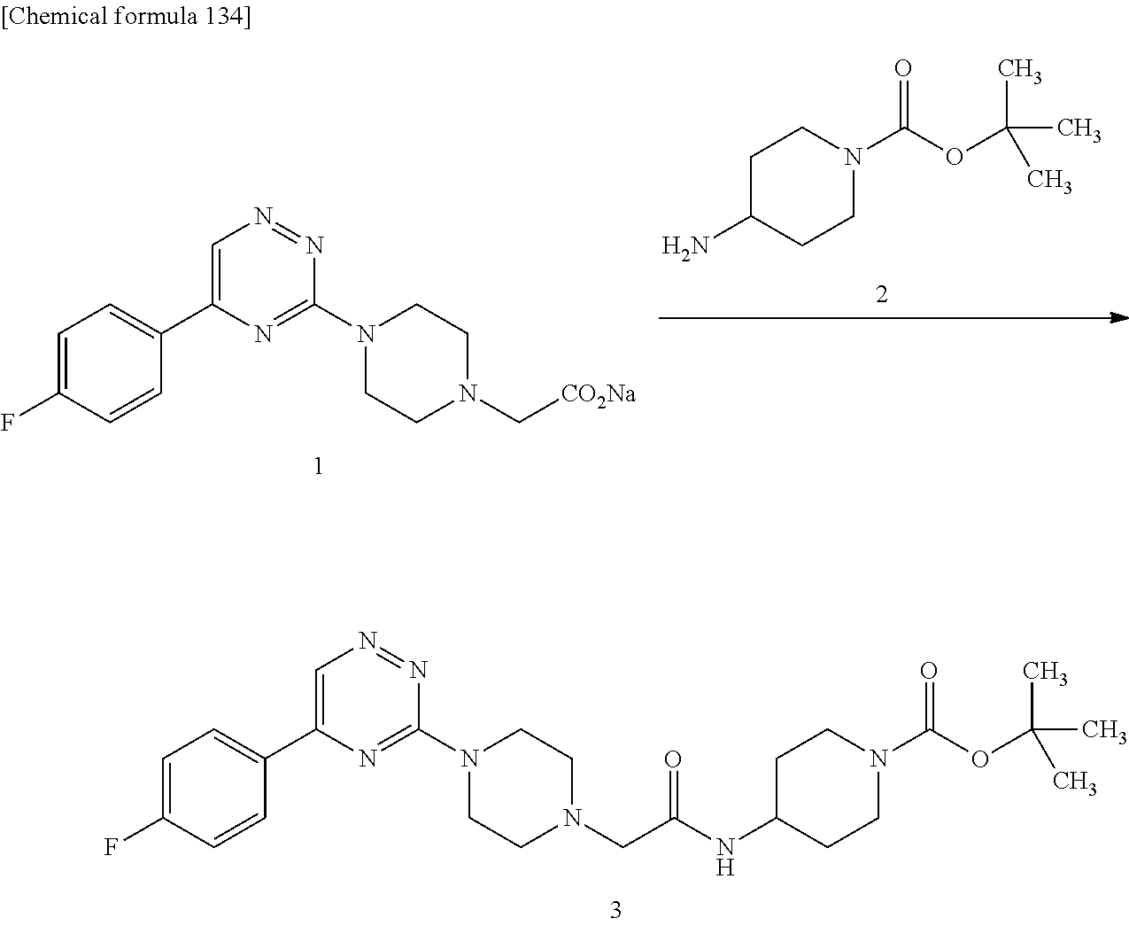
C1=C(C2=CC=C(F)C=C2)N=C(N2CCN(CC(NC3CCN(C(OC(C)(C)C)=O)CC3)=O)CC2)N=N1.C1=C(C2=CC=C(F)C=C2)N=C(N2CCN(C[CO2Na])CC2)N=N1.C1C(N)CCN(C(OC(C)(C)C)=O)C1
